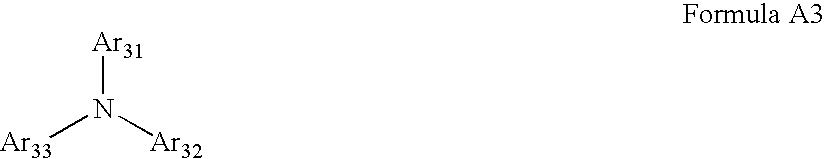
[Ar33]N([Ar32])[Ar31]
